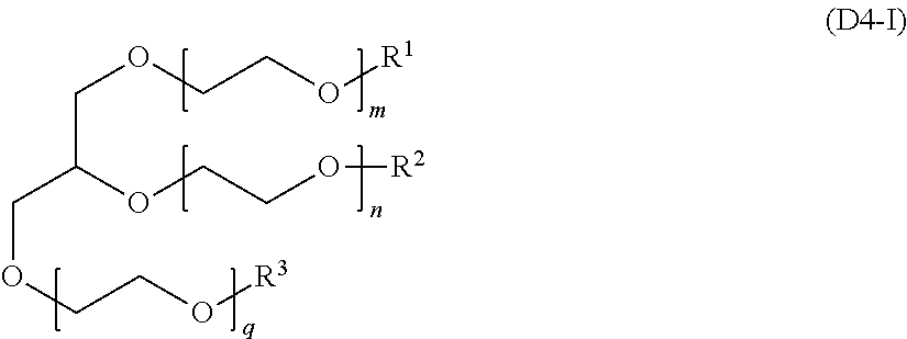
C(C(OCCO[R2])COCCO[R3])OCCO[R1]
